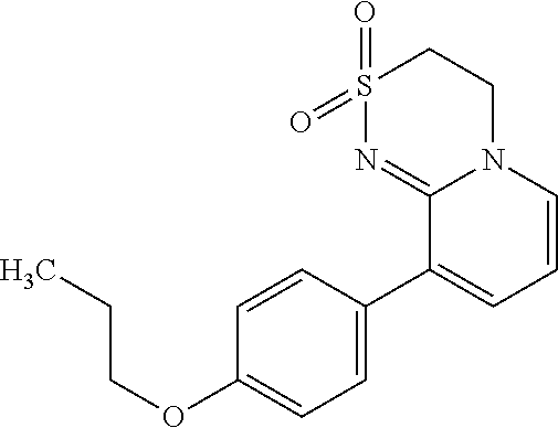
C1=C(C2=CC=CN3C2=NS(=O)(=O)CC3)C=CC(OCCC)=C1
